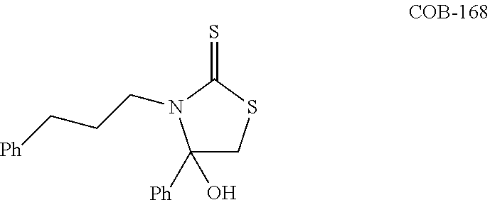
C1(O)([Ph])CSC(=S)N1CCC[Ph]
